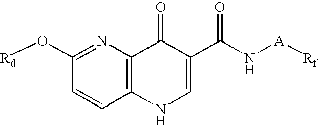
[Rd]OC1=NC2=C(C=C1)NC=C(C(N[A][Rf])=O)C2=O
